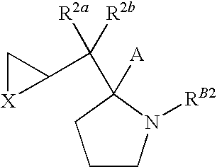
C1CN([RB2])C([A])(C([R2b])([R2a])C2C[X]2)C1
